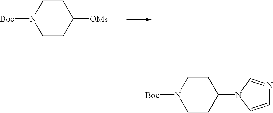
C1CC(N2C=CN=C2)CCN1[Boc].C1CC([OMs])CCN1[Boc]
